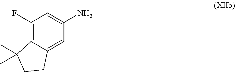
C1(F)=C2C(=CC(N)=C1)CCC2(C)C
